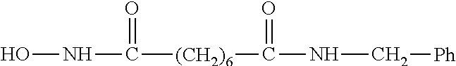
ONC([(CH2)6]C(NC[Ph])=O)=O
